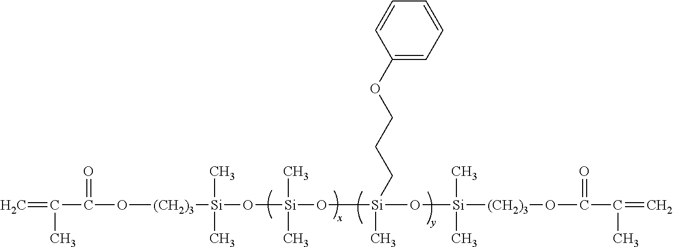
C=C(C(O[(CH2)3][Si](O[Si](C)(C)O[Si](C)(CCCOC1=CC=CC=C1)O[Si](C)(C)[(CH2)3]OC(C(C)=C)=O)(C)C)=O)C
